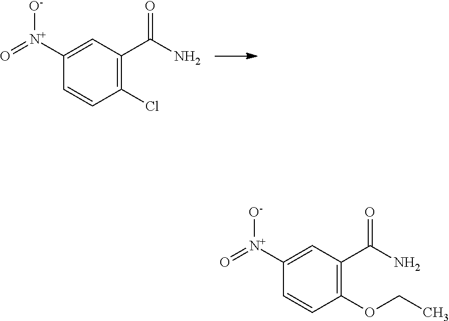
C1(Cl)=C(C(=O)N)C=C([N+]([O-])=O)C=C1.C1(OCC)=C(C(=O)N)C=C([N+]([O-])=O)C=C1
